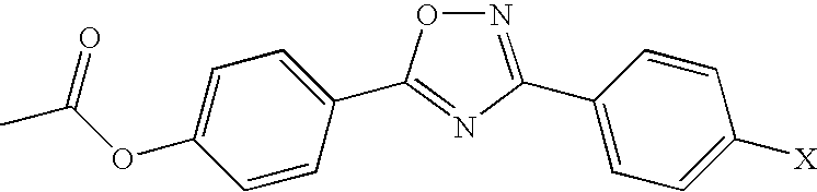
N1=C(C2=CC=C([X])C=C2)N=C(C2=CC=C(OC(C)=O)C=C2)O1
